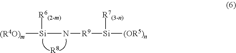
[(R4O)m][Si](N[R9][Si]([(OR5)n])[R7(3-n)])[R6(2-m)].[R8]
